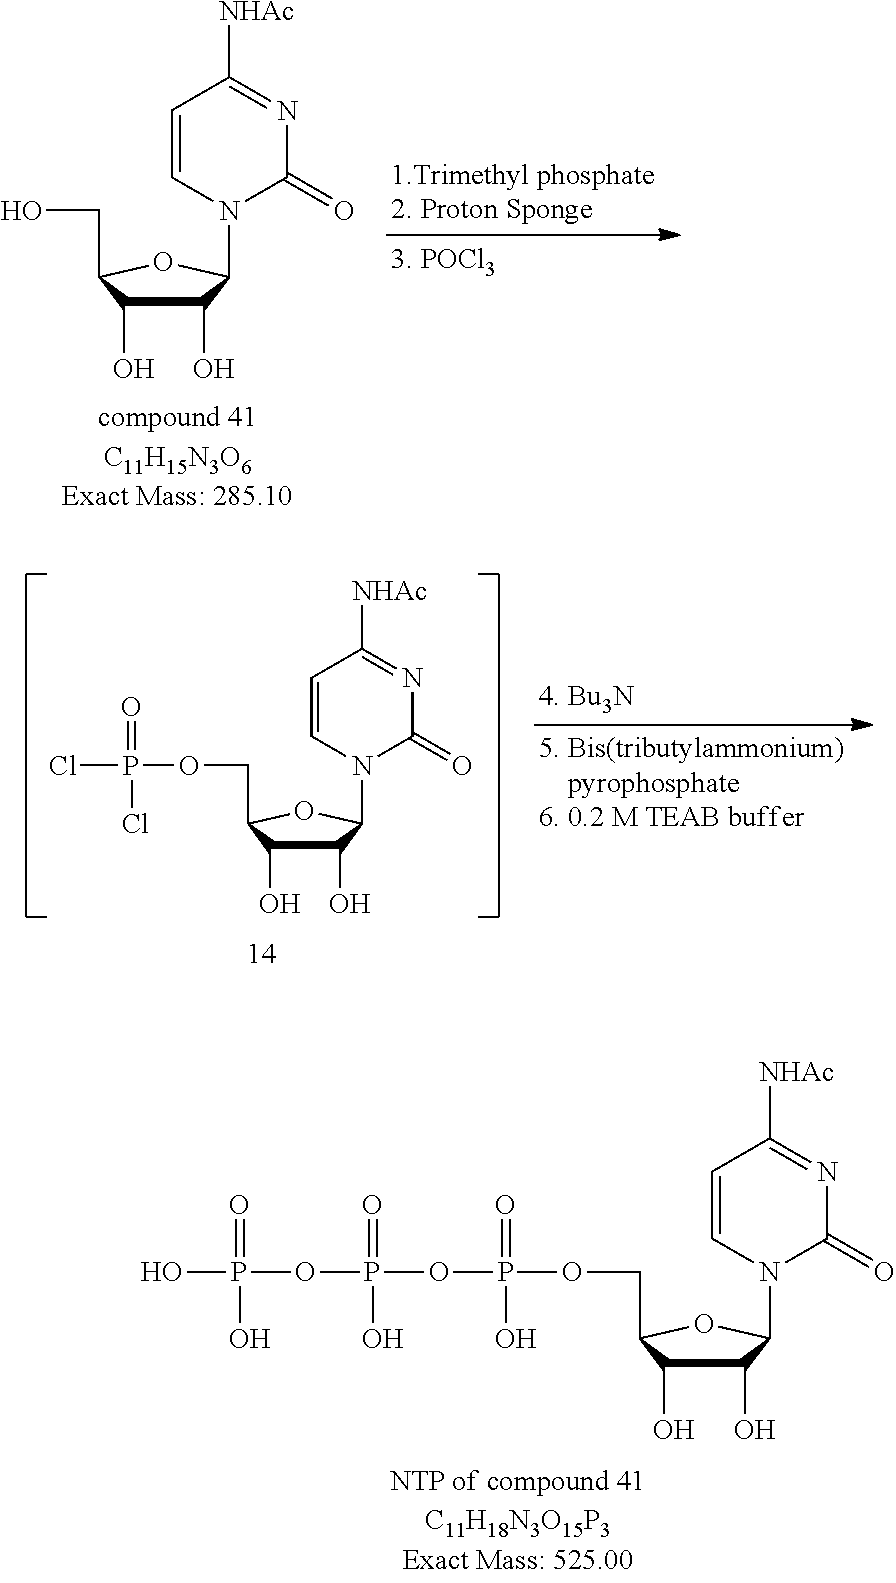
N1(C2C(O)C(O)C(COP(OP(OP(O)(=O)O)(=O)O)(=O)O)O2)C(=O)N=C([NHAc])C=C1.N1(C2C(O)C(O)C(CO)O2)C(=O)N=C([NHAc])C=C1.N1(C2C(O)C(O)C(COP(Cl)(=O)Cl)O2)C(=O)N=C([NHAc])C=C1
